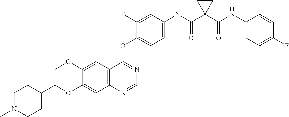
C1=C(OC)C(OCC2CCN(C)CC2)=CC2=C1C(OC1=CC=C(NC(C3(C(NC4=CC=C(F)C=C4)=O)CC3)=O)C=C1F)=NC=N2
